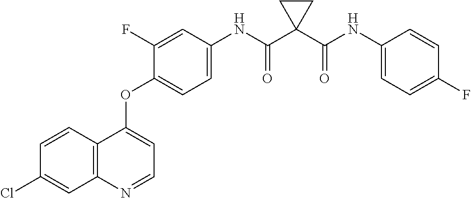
C1=CC(Cl)=CC2=C1C(OC1=CC=C(NC(C3(C(NC4=CC=C(F)C=C4)=O)CC3)=O)C=C1F)=CC=N2
